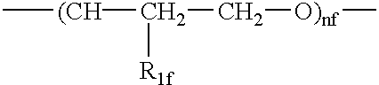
[(CH](C(C[O)nf]C)[R1f])C
